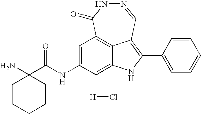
C12=CC(NC(C3(N)CCCCC3)=O)=CC3=C1C(=C(C1=CC=CC=C1)N2)C=NNC3=O.[H]Cl
